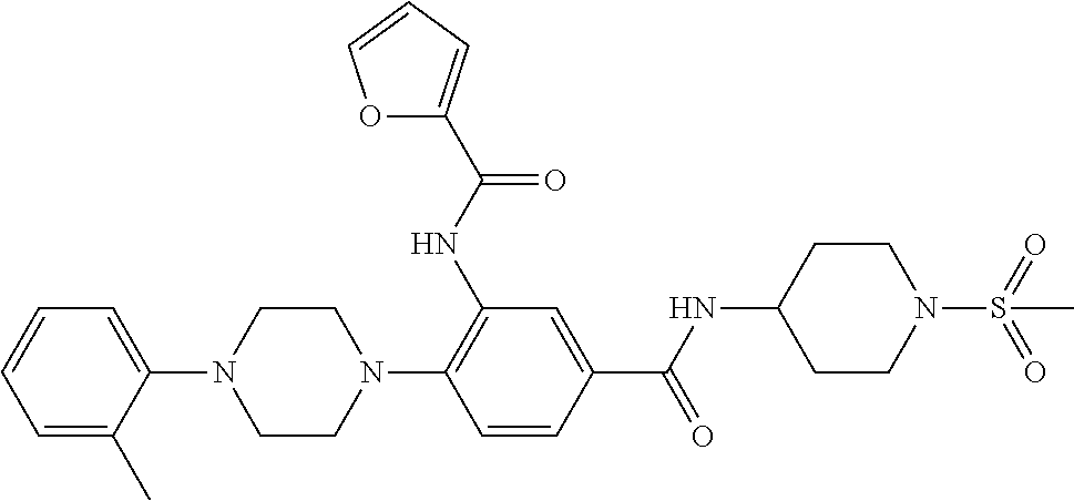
C1=C(C)C(N2CCN(C3=C(NC(=O)C4=CC=CO4)C=C(C(NC4CCN(S(=O)(=O)C)CC4)=O)C=C3)CC2)=CC=C1
